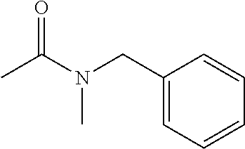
C1(CN(C)C(=O)C)=CC=CC=C1
